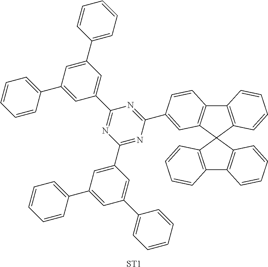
C12=C(C3(C4=C1C=CC(C1=NC(C5=CC(C6=CC=CC=C6)=CC(C6=CC=CC=C6)=C5)=NC(C5=CC(C6=CC=CC=C6)=CC(C6=CC=CC=C6)=C5)=N1)=C4)C1=C(C4=C3C=CC=C4)C=CC=C1)C=CC=C2.[ST1]
